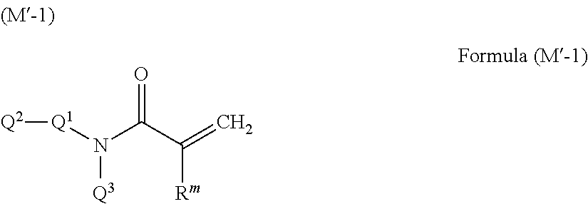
N([Q3])(C(C([Rm])=C)=O)[Q1][Q2]
